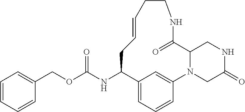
C1=CC=CC(COC(NC2C3=CC=CC(=C3)N3C(CNC(=O)C3)C(=O)NCCC=CC2)=O)=C1
